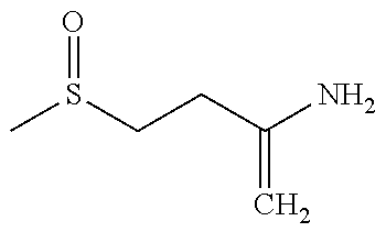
CS(CCC(N)=C)=O
